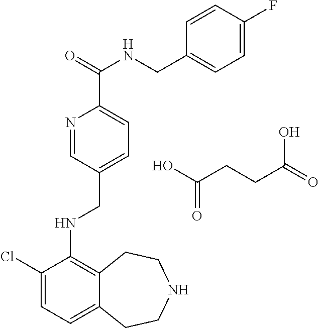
N1=CC(CNC2=C3C(=CC=C2Cl)CCNCC3)=CC=C1C(NCC1=CC=C(F)C=C1)=O.C(CCC(O)=O)(=O)O
